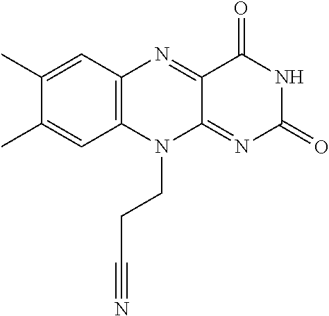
C1(C)=CC2=C(C=C1C)N(CCC#N)C1=NC(=O)NC(=O)C1=N2
